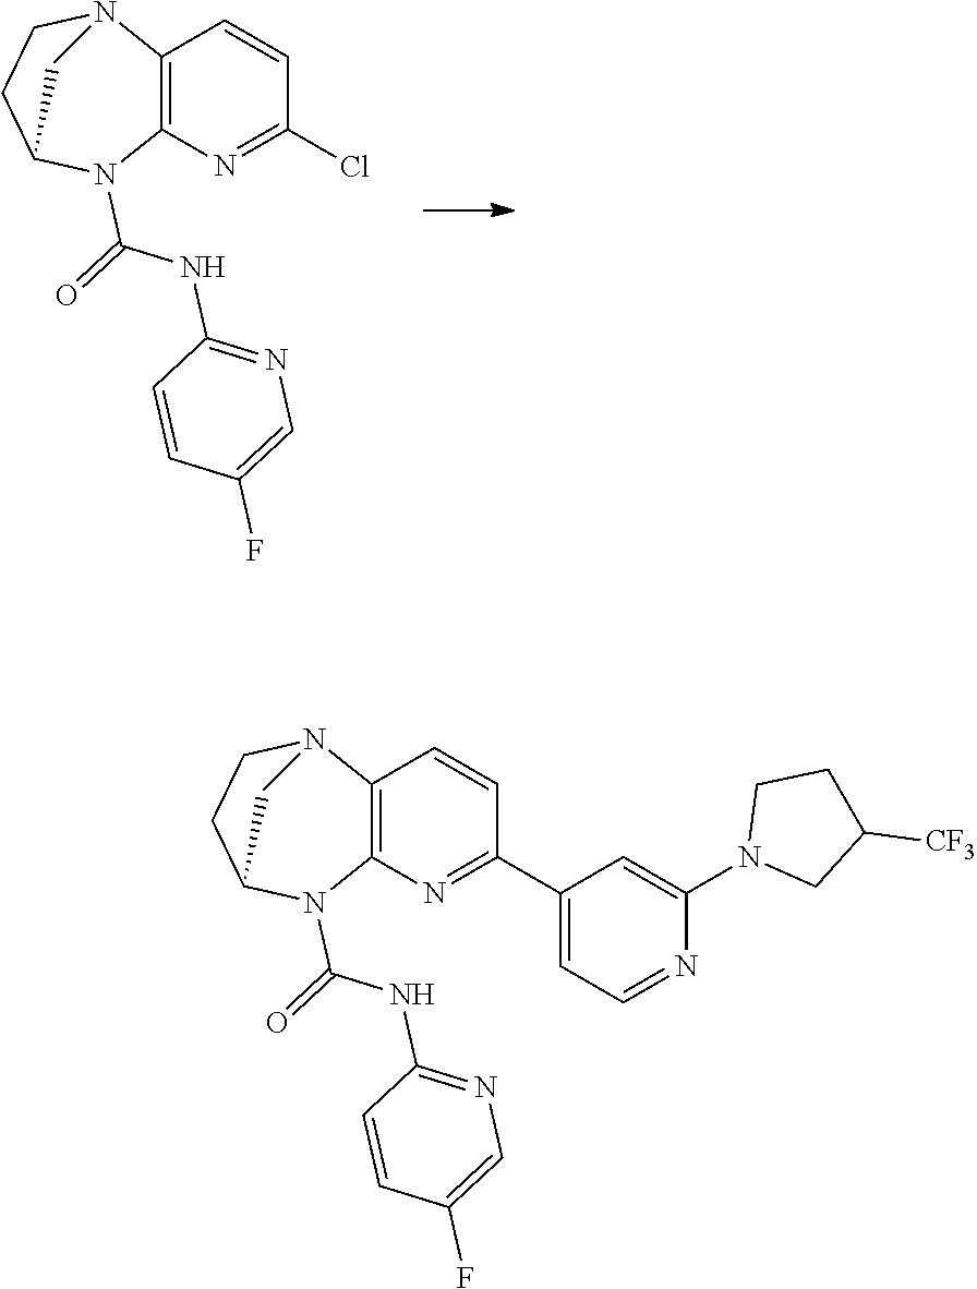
C12=C(N=C(Cl)C=C1)N(C(=O)NC1=NC=C(F)C=C1)C1CCN2C1.C12=C(N=C(C3=CC=NC(N4CC([CF3])CC4)=C3)C=C1)N(C(=O)NC1=NC=C(F)C=C1)C1CCN2C1
